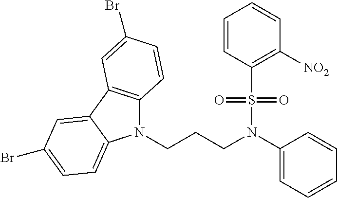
C12=C(C3=CC(Br)=CC=C3N1CCCN(C1=CC=CC=C1)S(C1=C([NO2])C=CC=C1)(=O)=O)C=C(Br)C=C2
